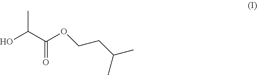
CC(C(OCCC(C)C)=O)O
